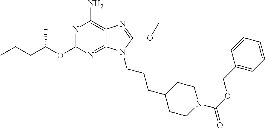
N1=C(OC(CCC)C)N=C2C(=C1N)N=C(OC)N2CCCC1CCN(C(=O)OCC2=CC=CC=C2)CC1
